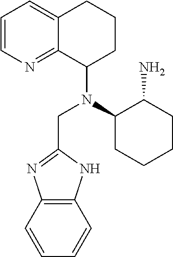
N(C1CCCC2=CC=CN=C12)(C1CCCCC1N)CC1=NC2=C(N1)C=CC=C2
